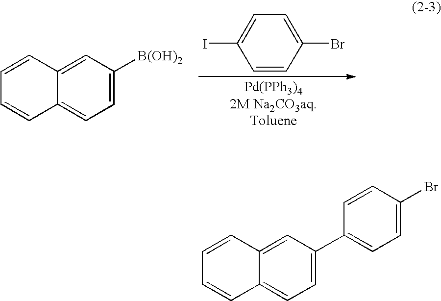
C12=CC([B(OH)2])=CC=C1C=CC=C2.C1=CC(Br)=CC=C1I.C12=CC(C3=CC=C(Br)C=C3)=CC=C1C=CC=C2
